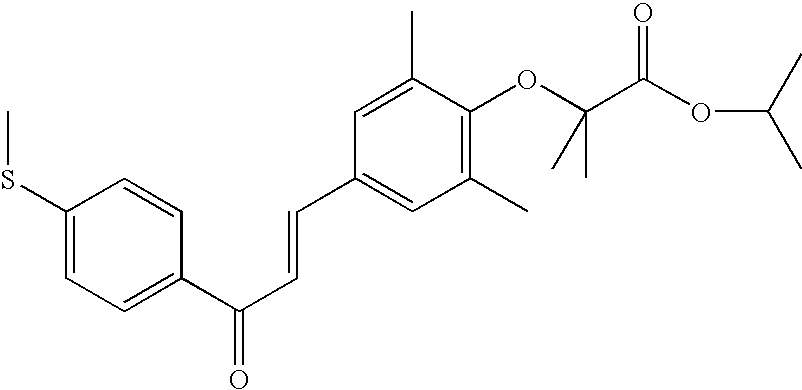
CSC1=CC=C(C(C=CC2=CC(C)=C(OC(C)(C)C(OC(C)C)=O)C(C)=C2)=O)C=C1
